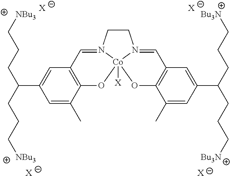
C1=C(C(CCC[NBu3])CCC[NBu3])C=C(C)C2=C1C=N1CCN3=CC4=C(C(C)=CC(C(CCC[Bu3N])CCC[Bu3N])=C4)O[Co]13([X])O2.[X].[X].[X].[X]
